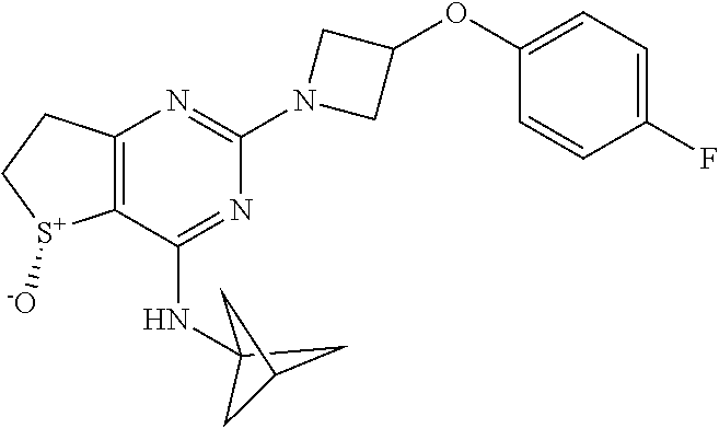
C12=C(C(NC34CC(C3)C4)=NC(N3CC(OC4=CC=C(F)C=C4)C3)=N1)[S+]([-O])CC2
